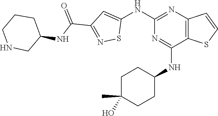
C1(NC2=CC(C(=O)NC3CCCNC3)=NS2)=NC2=C(C(NC3CCC(O)(C)CC3)=N1)SC=C2
